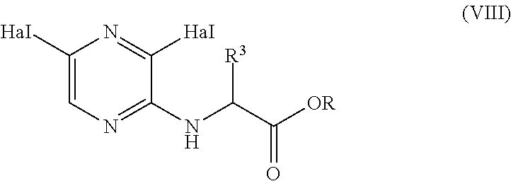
C1([HaI])=CN=C(NC(C([OR])=O)[R3])C([HaI])=N1
